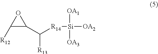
C1([R12])C(C([R14][Si]([OA2])([OA1])[OA3])[R13])O1
